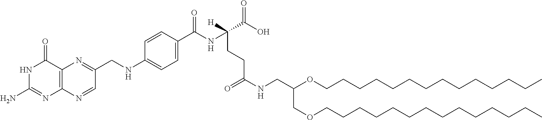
C12=C(N=CC(CNC3=CC=C(C(NC(C(O)=O)([H])CCC(NCC(COCCCCCCCCCCCCCC)OCCCCCCCCCCCCCC)=O)=O)C=C3)=N1)N=C(N)NC2=O
